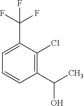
C1=C(C(F)(F)F)C(Cl)=C(C(C)O)C=C1
